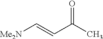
[Me2N]C=CC(C)=O
